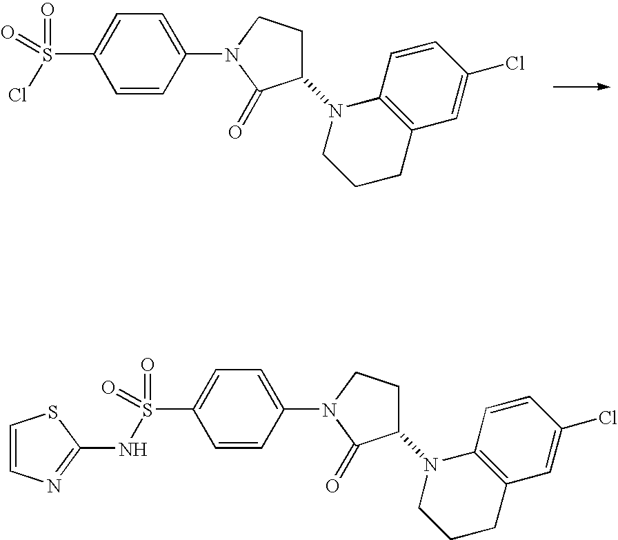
C1=CC(N2C(=O)C(N3CCCC4=C3C=CC(Cl)=C4)CC2)=CC=C1S(Cl)(=O)=O.C1=CC(N2C(=O)C(N3CCCC4=C3C=CC(Cl)=C4)CC2)=CC=C1S(NC1=NC=CS1)(=O)=O
